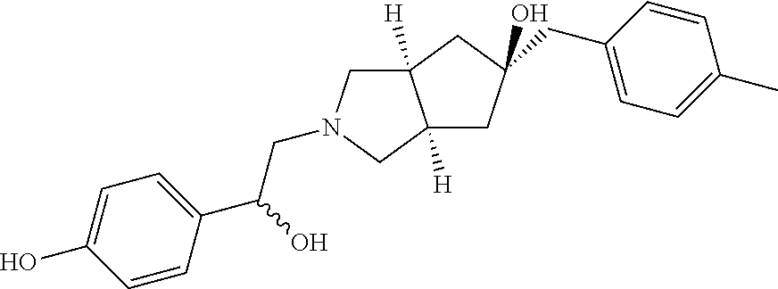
C1=CC(C(O)CN2CC3([H])C([H])(C2)CC(CC2=CC=C(C)C=C2)(O)C3)=CC=C1O
